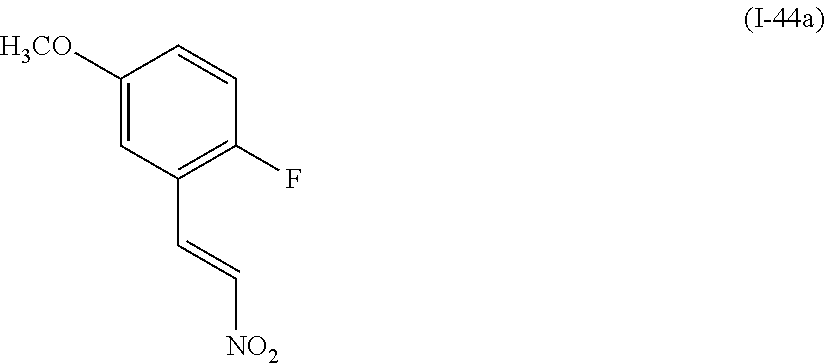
C1([H3CO])=CC(C=C[NO2])=C(F)C=C1
